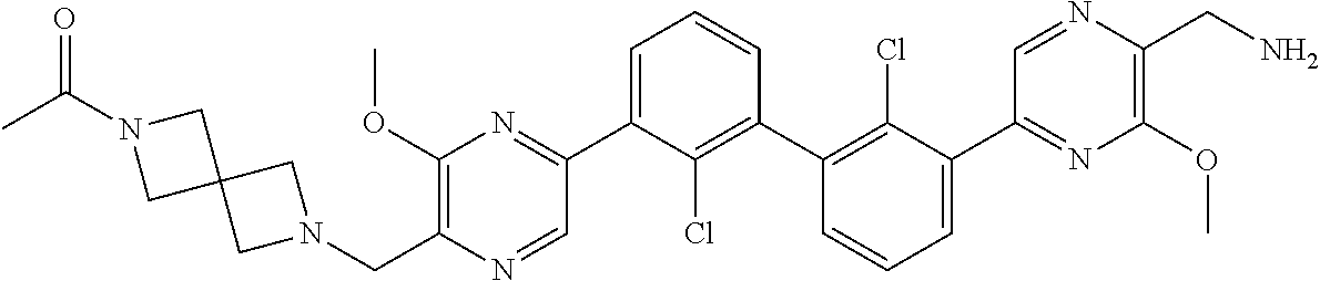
C1(C2=NC(OC)=C(CN3CC4(C3)CN(C(C)=O)C4)N=C2)=CC=CC(C2=C(Cl)C(C3=NC(OC)=C(CN)N=C3)=CC=C2)=C1Cl
